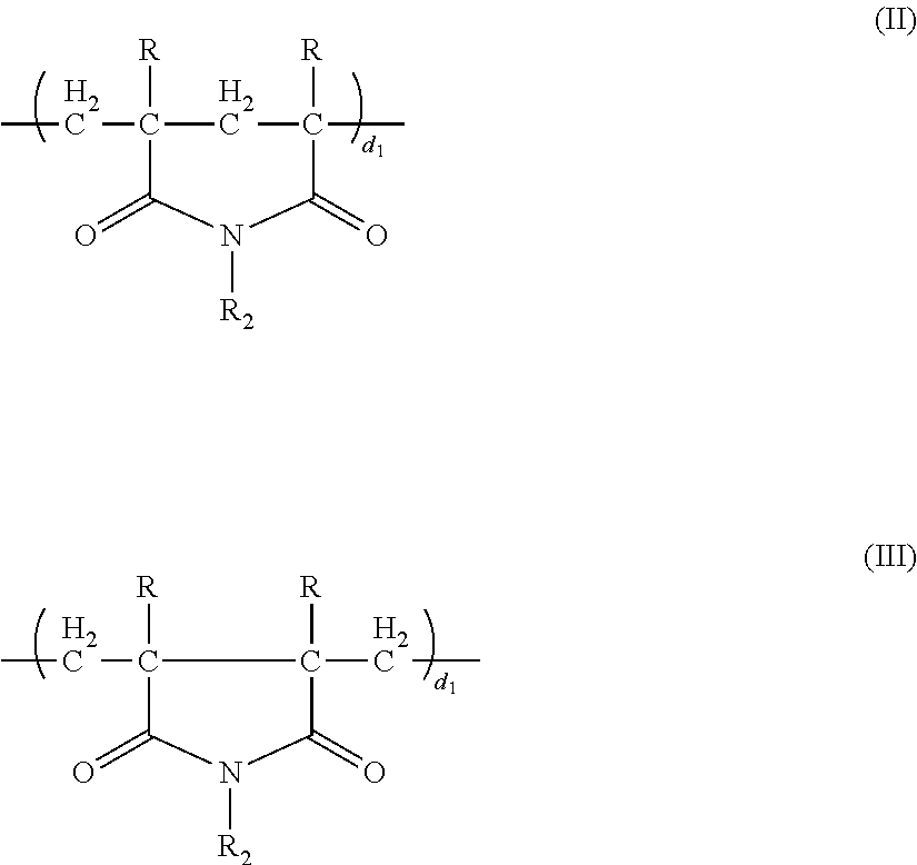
CCC(CC)([R])C(N(C(C(C)[R])=O)[R2])=O.CCC1([R])C(=O)N([R2])C(=O)C1([R])CC
